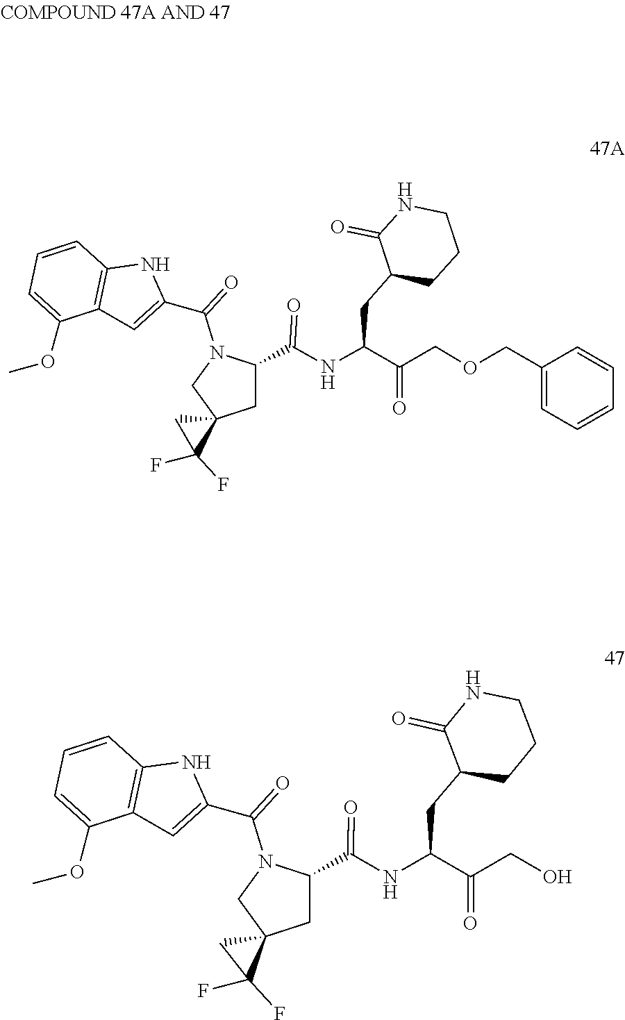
N(C(=O)C1N(C(C2=CC3=C(C=CC=C3OC)N2)=O)CC2(C(F)(F)C2)C1)C(C(=O)COCC1=CC=CC=C1)CC1C(=O)NCCC1.C(C(=O)CO)(NC(=O)C1N(C(C2=CC3=C(C=CC=C3OC)N2)=O)CC2(C(F)(F)C2)C1)CC1C(=O)NCCC1
